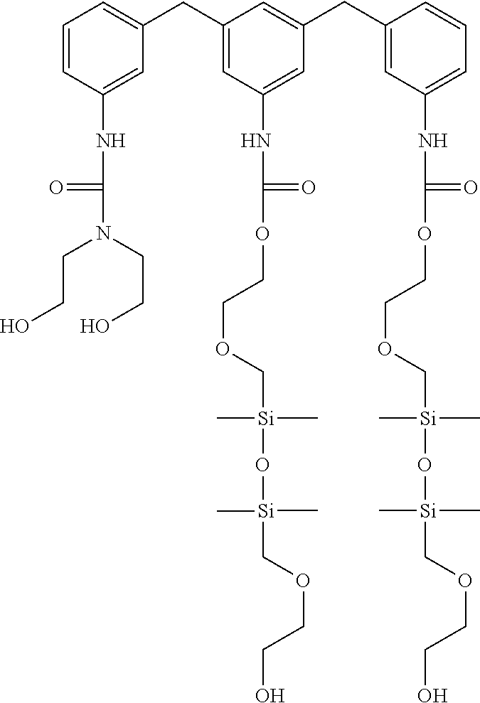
C1=CC(NC(N(CCO)CCO)=O)=CC(CC2=CC(NC(OCCOC[Si](C)(C)O[Si](C)(C)COCCO)=O)=CC(CC3=CC(NC(=O)OCCOC[Si](C)(C)O[Si](C)(C)COCCO)=CC=C3)=C2)=C1
